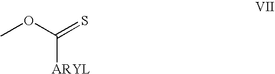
COC(=S)[ARYL]
